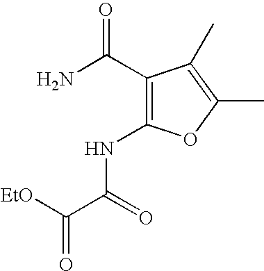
C1(C(N)=O)=C(NC(C(=O)[EtO])=O)OC(C)=C1C
